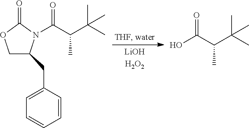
C1C(CC2=CC=CC=C2)N(C(C(C(C)(C)C)C)=O)C(=O)O1.OC(C(C(C)(C)C)C)=O
